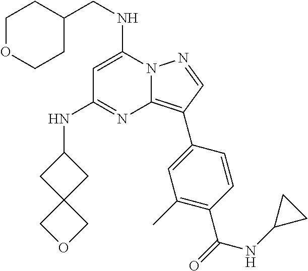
N12C(=C(C3=CC(C)=C(C(=O)NC4CC4)C=C3)C=N1)N=C(NC1CC3(C1)COC3)C=C2NCC1CCOCC1
